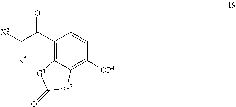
[X2]C(C(C1=C2C(=C([OP4])C=C1)[G2]C(=O)[G1]2)=O)[R5]
